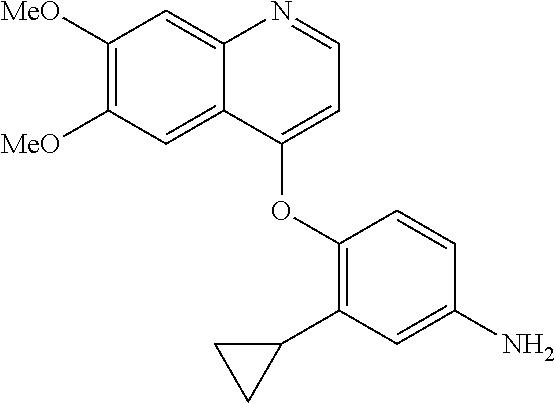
C1([MeO])=C([MeO])C=C2C(=C1)N=CC=C2OC1=C(C2CC2)C=C(N)C=C1
